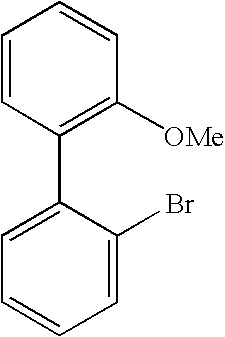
C1=CC(C2=CC=CC=C2Br)=C([OMe])C=C1
